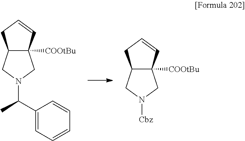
C12([COOtBu])C(CN(C(C3=CC=CC=C3)C)C1)CC=C2.C12([COOtBu])C(CN([Cbz])C1)CC=C2
